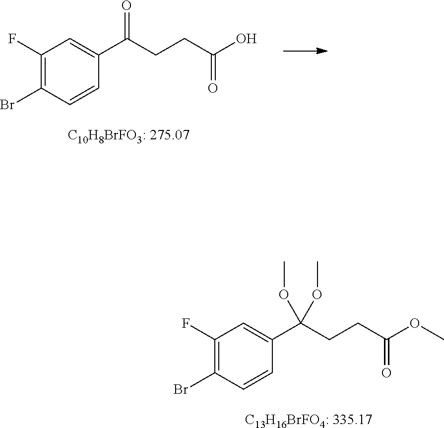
C1(Br)=C(F)C=C(C(=O)CCC(O)=O)C=C1.[C10H8BrFO3: 275.07].C1(Br)=C(F)C=C(C(CCC(OC)=O)(OC)OC)C=C1.[C13H16BrFO4: 335.17]
